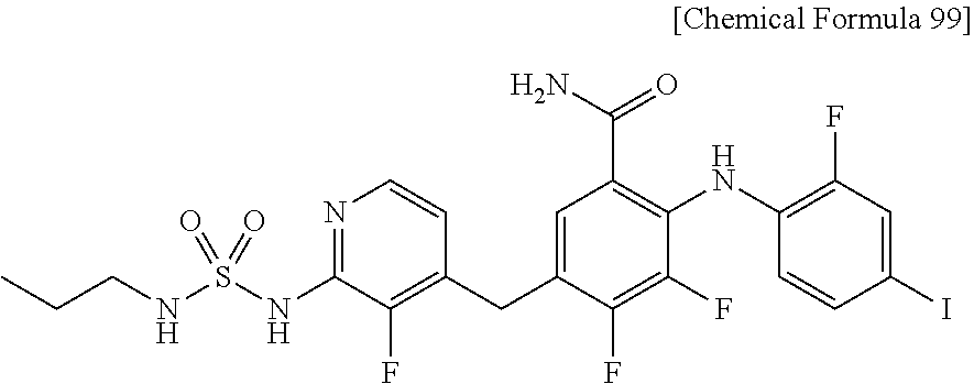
S(NC1=NC=CC(CC2=CC(C(N)=O)=C(NC3=C(F)C=C(I)C=C3)C(F)=C2F)=C1F)(NCCC)(=O)=O
